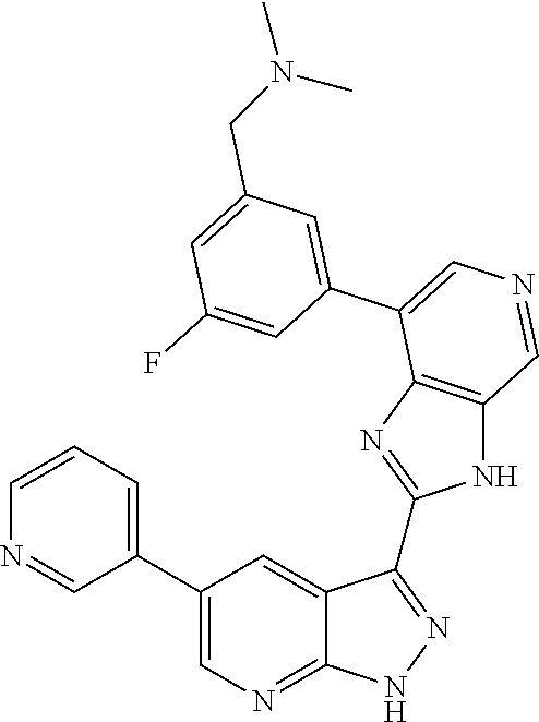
C1=CC=C(C2=CN=C3C(=C2)C(C2=NC4=C(N2)C=NC=C4C2=CC(CN(C)C)=CC(F)=C2)=NN3)C=N1
